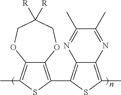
C12=C(C3=C4C(=C(C)S3)N=C(C)C(C)=N4)SC(C)=C1OCC([R])([R])CO2
